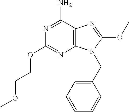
C12=C(C(N)=NC(OCCOC)=N1)N=C(OC)N2CC1=CC=CC=C1
